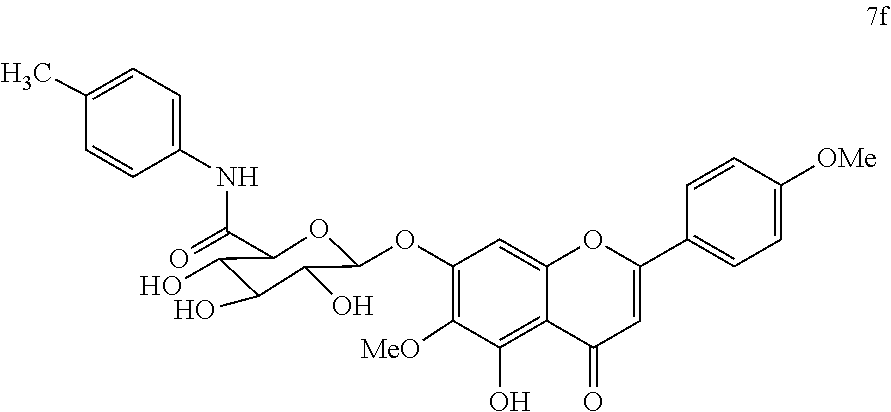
C1(C)=CC=C(NC(=O)C2OC(OC3=C([MeO])C(O)=C4C(=C3)OC(C3=CC=C([OMe])C=C3)=CC4=O)C(O)C(O)C2O)C=C1
